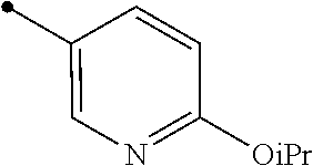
C1(C)=CN=C([OiPr])C=C1
